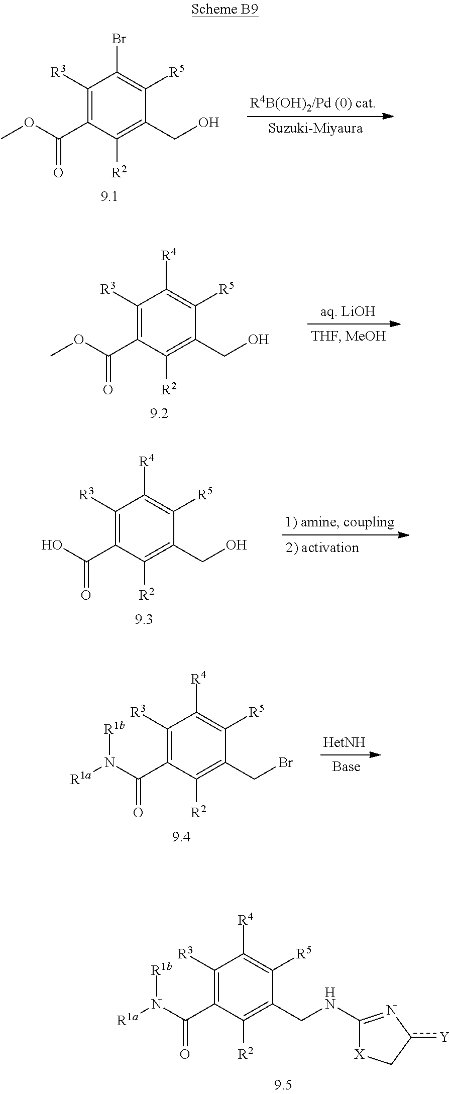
C1([R3])=C(C(N([R1a])[R1b])=O)C([R2])=C(CNC2=Nc([Y])C[X]2)C([R5])=C1[R4].C1([R3])=C(C(OC)=O)C([R2])=C(CO)C([R5])=C1Br.C1([R3])=C(C(OC)=O)C([R2])=C(CO)C([R5])=C1[R4].C1([R3])=C(C(O)=O)C([R2])=C(CO)C([R5])=C1[R4].C1([R3])=C(C(N([R1a])[R1b])=O)C([R2])=C(CBr)C([R5])=C1[R4]
